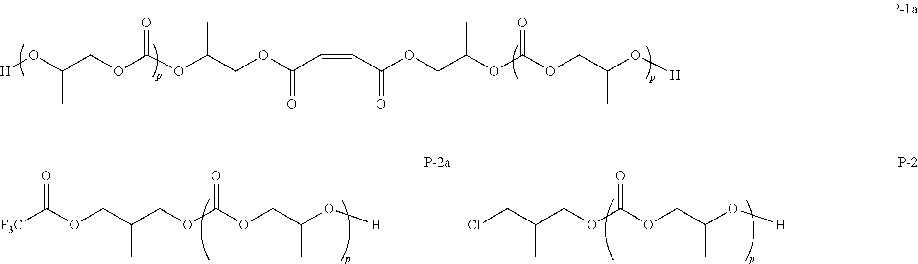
[H]OC(COC(OC(COC(C=CC(OCC(OC(=O)OCC(O[H])C)C)=O)=O)C)=O)C.[F3C]C(OCC(COC(OCC(O[H])C)=O)C)=O.ClCC(COC(OCC(O[H])C)=O)C
